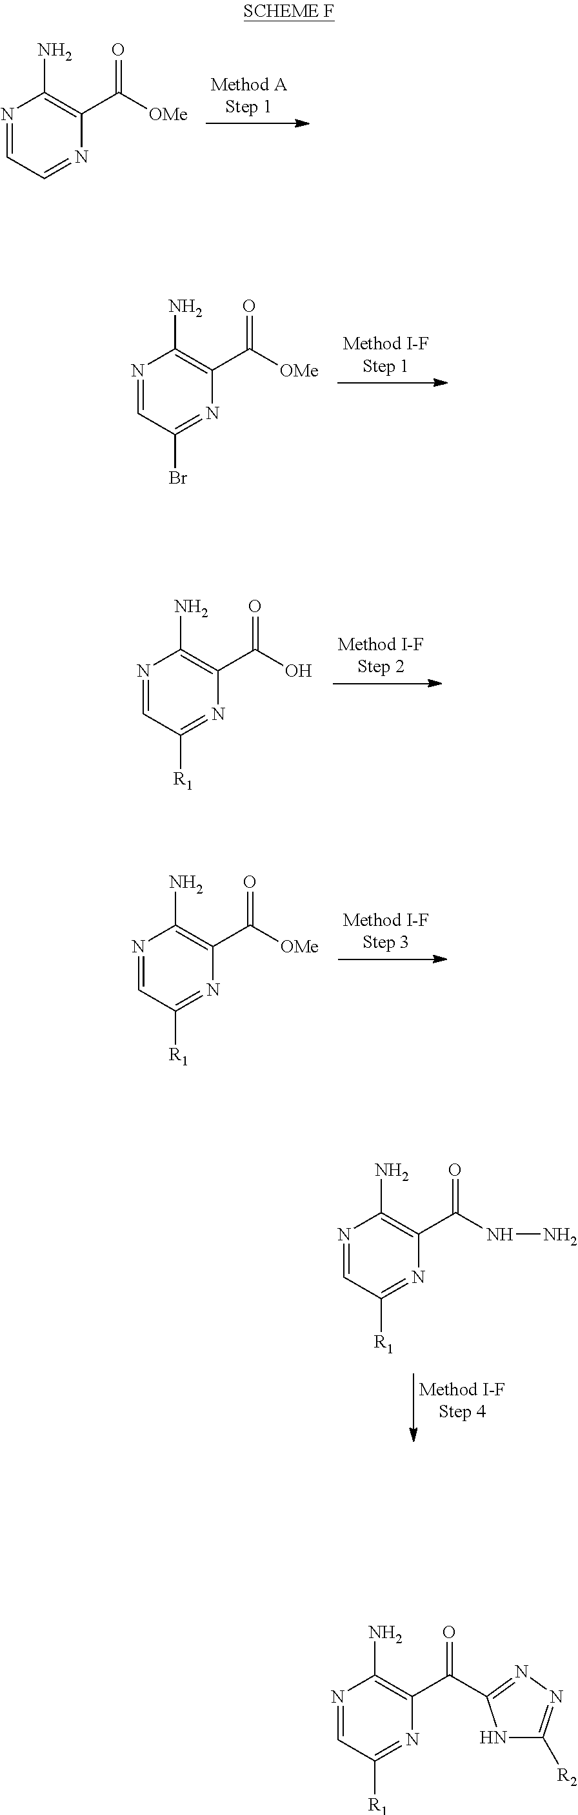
N1=CC=NC(C([OMe])=O)=C1N.N1=CC(Br)=NC(C([OMe])=O)=C1N.N1=CC([R1])=NC(C(O)=O)=C1N.N1=CC([R1])=NC(C([OMe])=O)=C1N.N1=CC([R1])=NC(C(NN)=O)=C1N.N1C([R2])=NN=C1C(=O)C1=C(N)N=CC([R1])=N1
